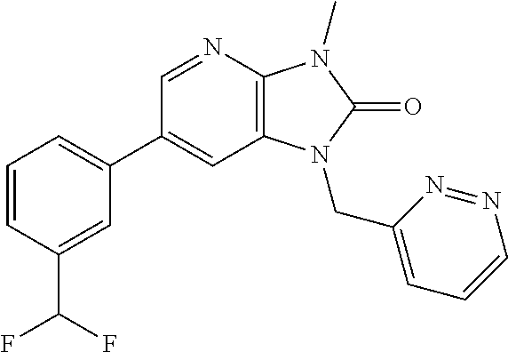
C1(C2=CC=CC(C(F)F)=C2)=CC2=C(N=C1)N(C)C(=O)N2CC1=CC=CN=N1
